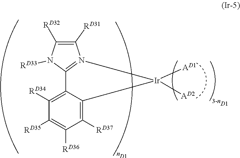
[D1].[D1].C12=N([Ir]([AD1])([AD2])C3=C([RD37])C([RD36])=C([RD35])C([RD34])=C13)C([RD31])=C([RD32])N2[RD33]
